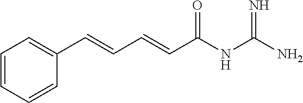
C1=CC=CC(C=CC=CC(NC(N)=N)=O)=C1
